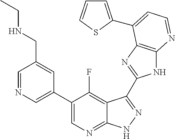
C1=NC=C(C2=CN=C3C(=C2F)C(C2=NC4=C(N2)N=CC=C4C2=CC=CS2)=NN3)C=C1CNCC
